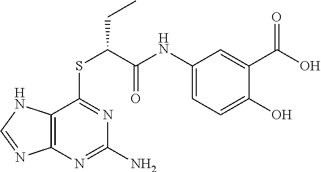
C1(NC(C(SC2=NC(N)=NC3=C2NC=N3)CC)=O)=CC=C(O)C(C(O)=O)=C1
